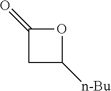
O1C(=O)CC1[n-Bu]
